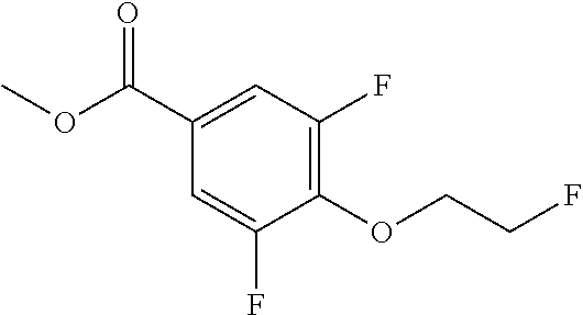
O=C(C1=CC(F)=C(OCCF)C(F)=C1)OC
